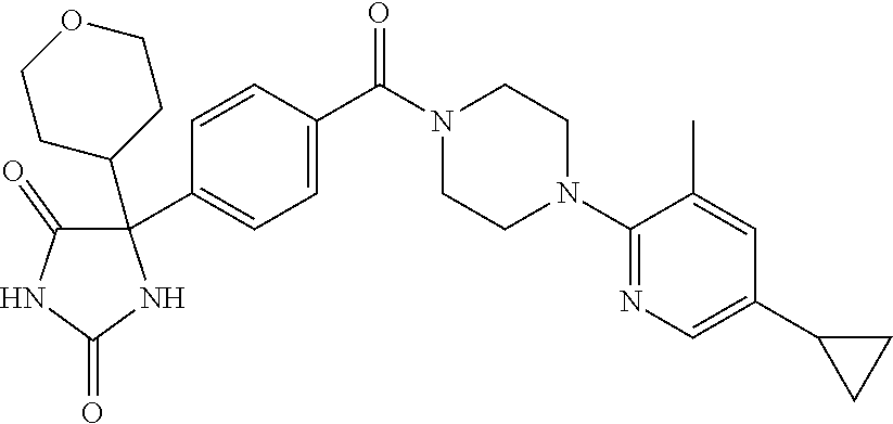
C1(N2CCN(C(C3=CC=C(C4(C5CCOCC5)C(=O)NC(=O)N4)C=C3)=O)CC2)=NC=C(C2CC2)C=C1C
